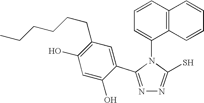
N1=C(C2=CC(CCCCCC)=C(O)C=C2O)N(C2=CC=CC3=C2C=CC=C3)C(S)=N1
